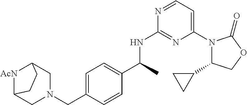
C1(C2CC2)N(C2=CC=NC(NC(C3=CC=C(CN4CC5[AcN]C(C4)CC5)C=C3)C)=N2)C(=O)OC1
